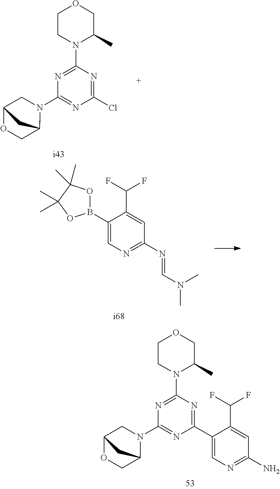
C1(C2=CN=C(N)C=C2C(F)F)=NC(N2C(C)COCC2)=NC(N2CC3OCC2C3)=N1.C1(Cl)=NC(N2C(C)COCC2)=NC(N2CC3OCC2C3)=N1.C1(B2OC(C)(C)C(C)(C)O2)=CN=C(N=CN(C)C)C=C1C(F)F
